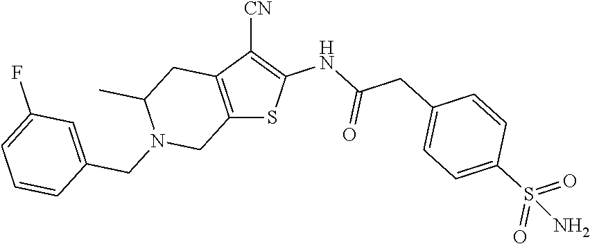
C12=C(C([CN])=C(NC(CC3=CC=C(S(=O)(=O)N)C=C3)=O)S1)CC(C)N(CC1=CC(F)=CC=C1)C2
